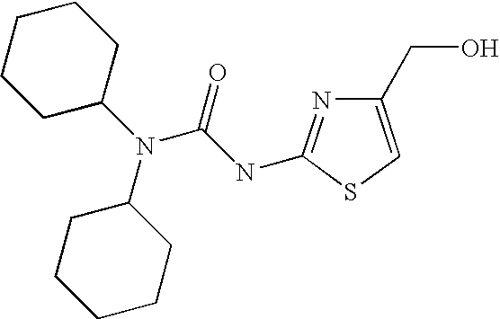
N(C1CCCCC1)(C1CCCCC1)C(NC1=NC(CO)=CS1)=O
